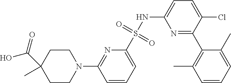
C1CN(C2=NC(S(NC3=CC=C(Cl)C(C4=C(C)C=CC=C4C)=N3)(=O)=O)=CC=C2)CCC1(C(=O)O)C
